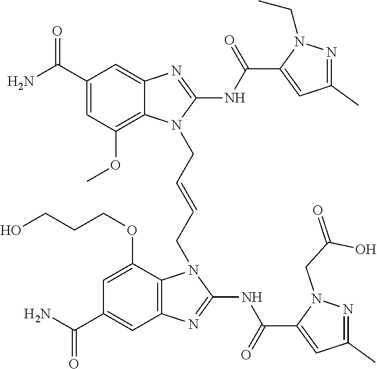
NC(C1=CC(OC)=C2C(=C1)N=C(NC(=O)C1=CC(C)=NN1CC)N2CC=CCN1C2=C(C=C(C(N)=O)C=C2OCCCO)N=C1NC(=O)C1=CC(C)=NN1CC(=O)O)=O
